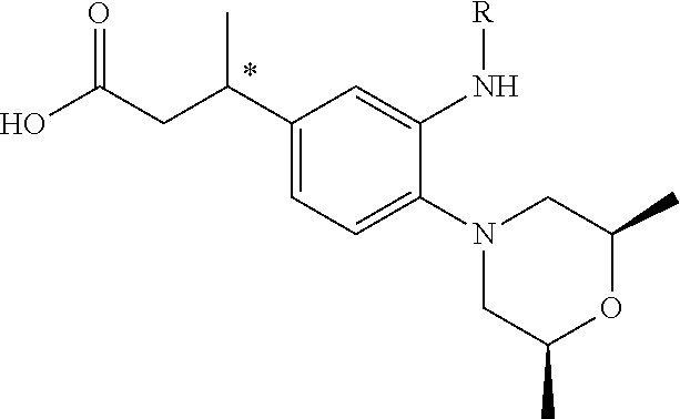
N1(C2=CC=C(C(CC(O)=O)C)C=C2N[R])CC(C)OC(C)C1
